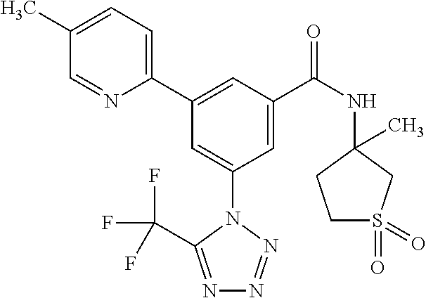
C1=C(C)C=NC(C2=CC(C(NC3(C)CCS(=O)(=O)C3)=O)=CC(N3C(C(F)(F)F)=NN=N3)=C2)=C1
